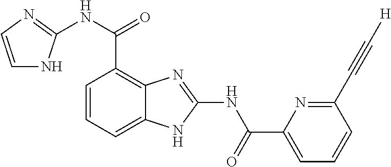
C1(NC(C2=CC=CC(C#C[H])=N2)=O)=NC2=C(C(NC3=NC=CN3)=O)C=CC=C2N1
